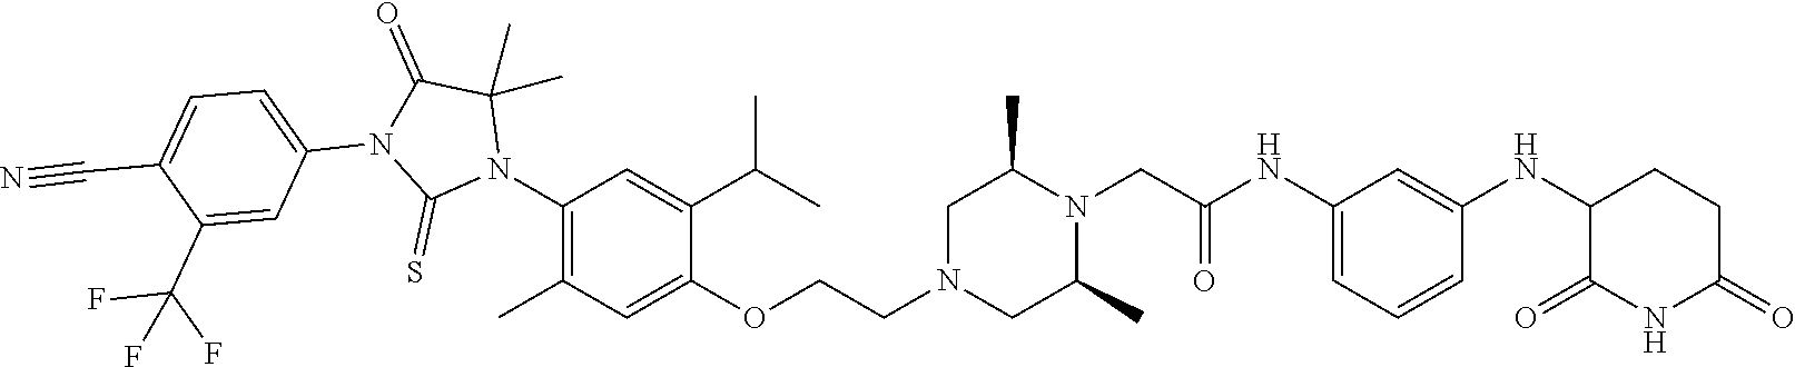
C1=C(NC(CN2C(C)CN(CCOC3=CC(C)=C(N4C(C)(C)C(=O)N(C5=CC=C(C#N)C(C(F)(F)F)=C5)C4=S)C=C3C(C)C)CC2C)=O)C=C(NC2C(=O)NC(=O)CC2)C=C1
